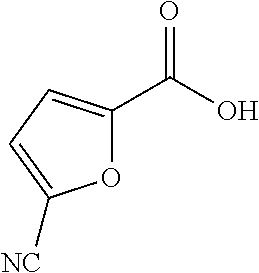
C1(C(O)=O)=CC=C([NC])O1
